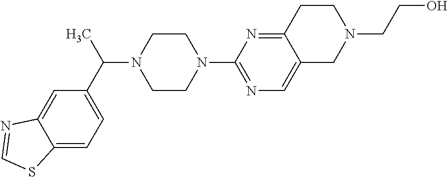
C1=C2C(=CC=C1C(N1CCN(C3=NC=C4C(=N3)CCN(CCO)C4)CC1)C)SC=N2
